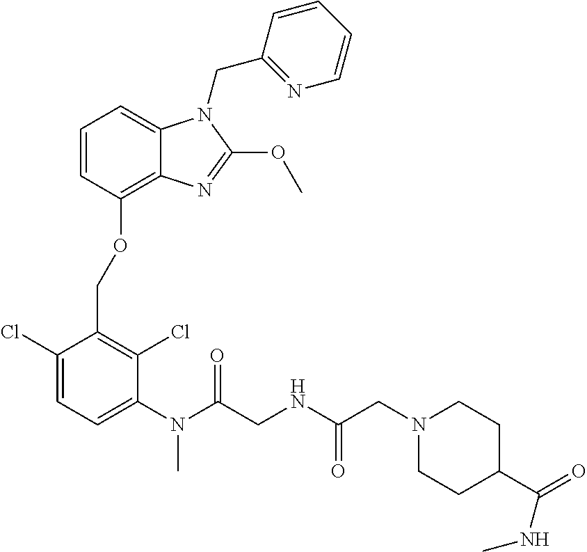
C1(Cl)=CC=C(N(C)C(=O)CNC(=O)CN2CCC(C(=O)NC)CC2)C(Cl)=C1COC1=C2C(=CC=C1)N(CC1=NC=CC=C1)C(OC)=N2
